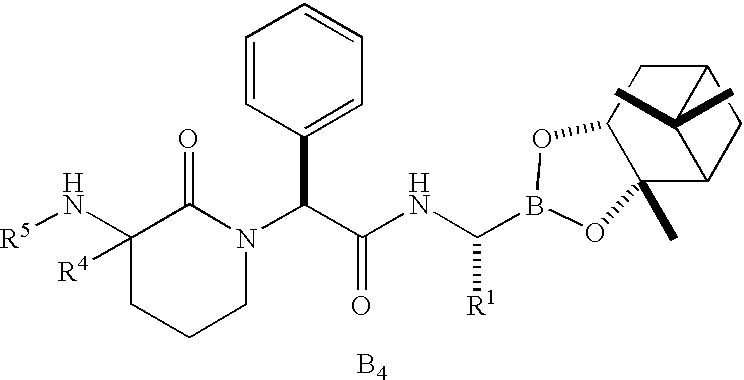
[B4].N([R5])C1([R4])CCCN(C(C(NC([R1])B2OC3C(C)(C4CC(C3)C4(C)C)O2)=O)C2=CC=CC=C2)C1=O
